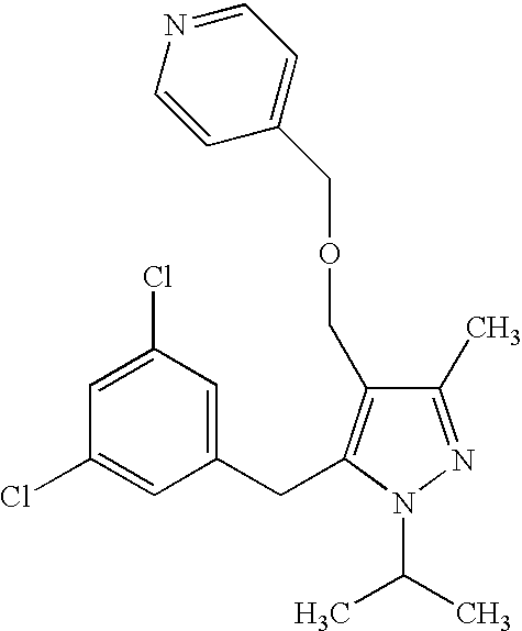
C(C1=C(COCC2=CC=NC=C2)C(C)=NN1C(C)C)C1=CC(Cl)=CC(Cl)=C1
